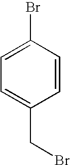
C1(Br)=CC=C(CBr)C=C1
